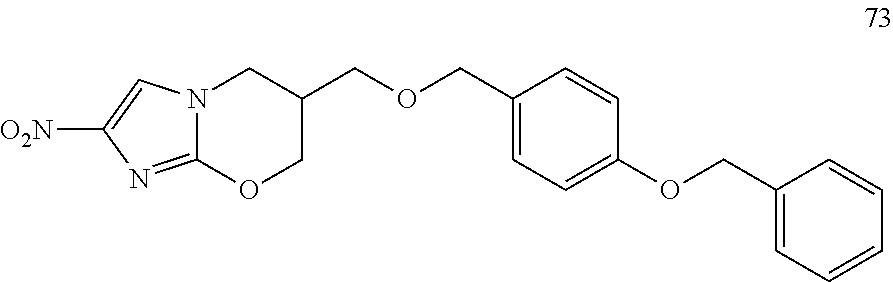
C12=NC([O2N])=CN1CC(COCC1=CC=C(OCC3=CC=CC=C3)C=C1)CO2
